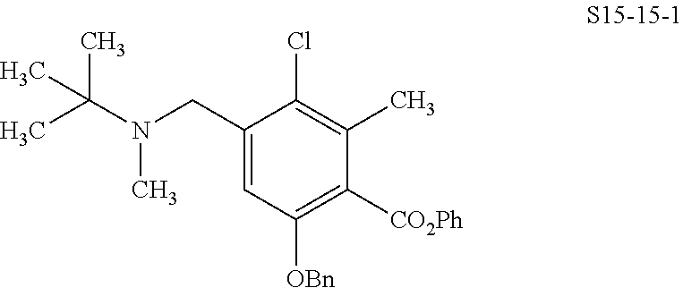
C1(CN(C)C(C)(C)C)=CC([OBn])=C([CO2Ph])C(C)=C1Cl
